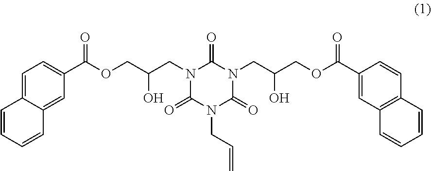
N1(CC(O)COC(C2=CC=C3C(=C2)C=CC=C3)=O)C(=O)N(CC=C)C(=O)N(CC(O)COC(C2=CC3=C(C=C2)C=CC=C3)=O)C1=O
